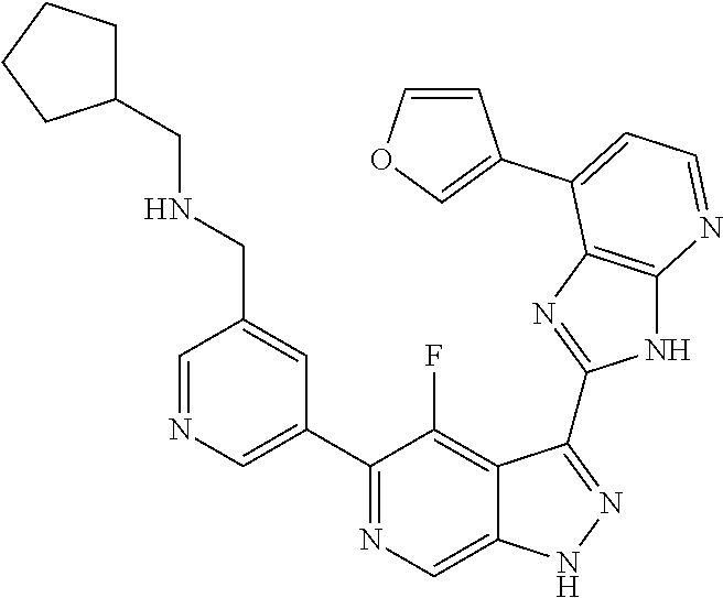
C1=NC=C(C2=NC=C3C(=C2F)C(C2=NC4=C(N2)N=CC=C4C2=COC=C2)=NN3)C=C1CNCC1CCCC1
